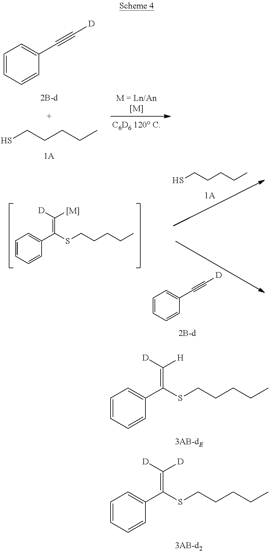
C1=CC=CC(C#C[D])=C1.SCCCCC.SCCCCC.C1=CC=CC(C#C[D])=C1.S(CCCCC)C(C1=CC=CC=C1)=C([D])[[M]].S(CCCCC)C(C1=CC=CC=C1)=C([D])[H].S(CCCCC)C(C1=CC=CC=C1)=C([D])[D]
